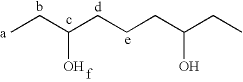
CCC(CCCC(CC)O)O
